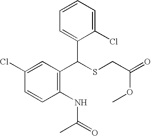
C1(C(C2=CC=CC=C2Cl)SCC(=O)OC)=C(NC(=O)C)C=CC(Cl)=C1
